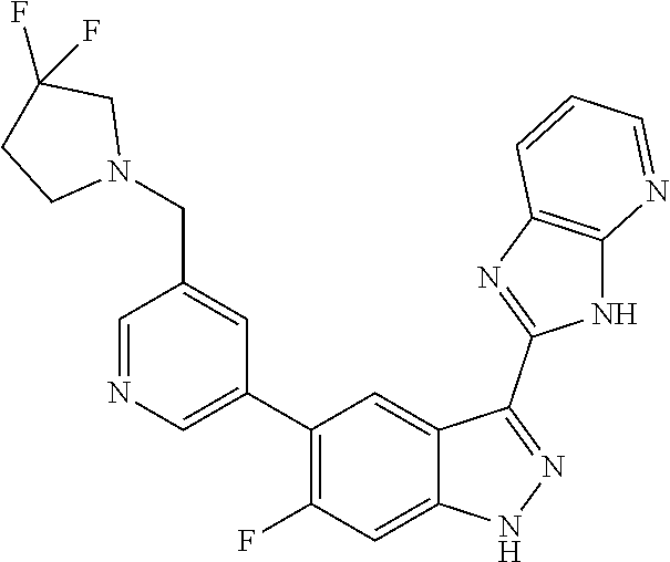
C1=NC=C(C2=C(F)C=C3C(=C2)C(C2=NC4=C(N2)N=CC=C4)=NN3)C=C1CN1CC(F)(F)CC1
